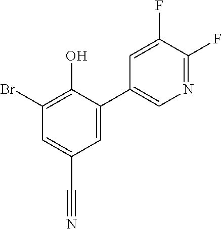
C1(C2=CN=C(F)C(F)=C2)=CC(C#N)=CC(Br)=C1O
